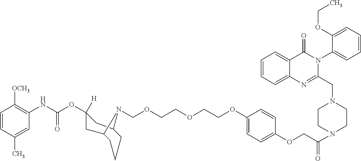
C1=CC(C)=CC(NC(OC2([H])CC3CCCC(C2)N3COCCOCCOC2=CC=C(OCC(=O)N3CCN(CC4=NC5=CC=CC=C5C(=O)N4C4=CC=CC=C4OCC)CC3)C=C2)=O)=C1[OCH3]
